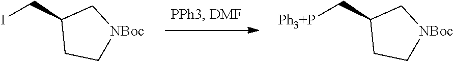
ICC1CC[NBoc]C1.[Ph3+P]CC1CC[NBoc]C1
